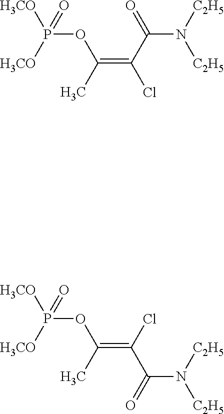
[H3CO]P([H3CO])(OC(=C(C(=O)N([C2H5])[C2H5])Cl)C)=O.[H3CO]P([H3CO])(OC(=C(Cl)C(=O)N([C2H5])[C2H5])C)=O
